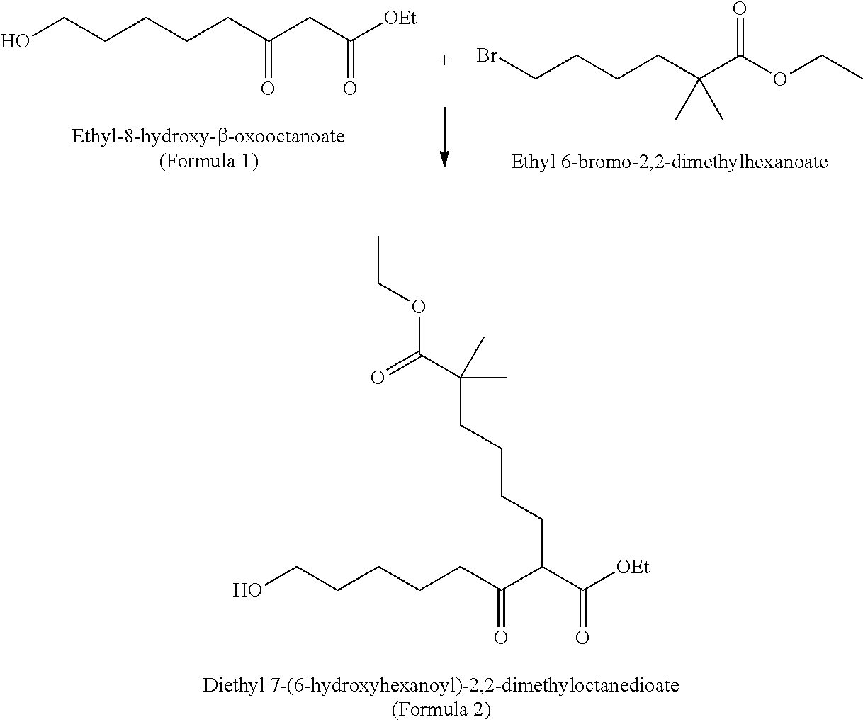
OCCCCCC(CC([OEt])=O)=O.C(CCCC(C(OCC)=O)(C)C)Br.OCCCCCC(C(C([OEt])=O)CCCCC(C(OCC)=O)(C)C)=O
